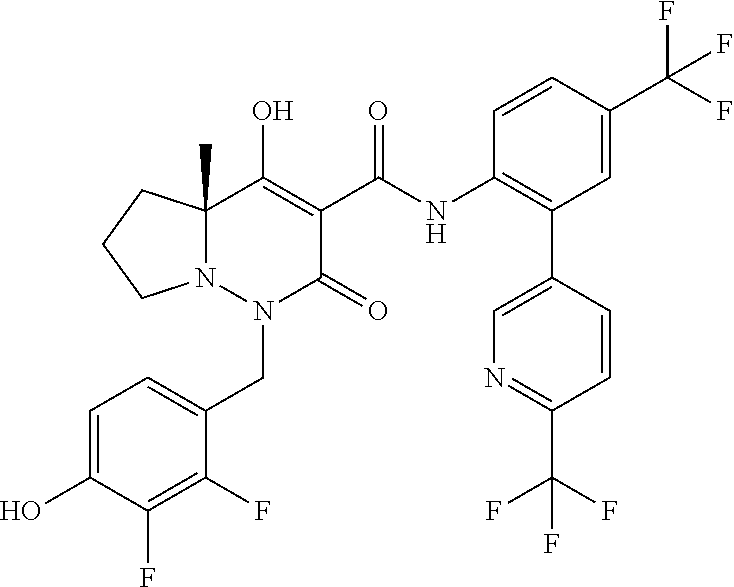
C1=C(O)C(F)=C(F)C(CN2C(=O)C(C(NC3=C(C4=CN=C(C(F)(F)F)C=C4)C=C(C(F)(F)F)C=C3)=O)=C(O)C3(C)N2CCC3)=C1
